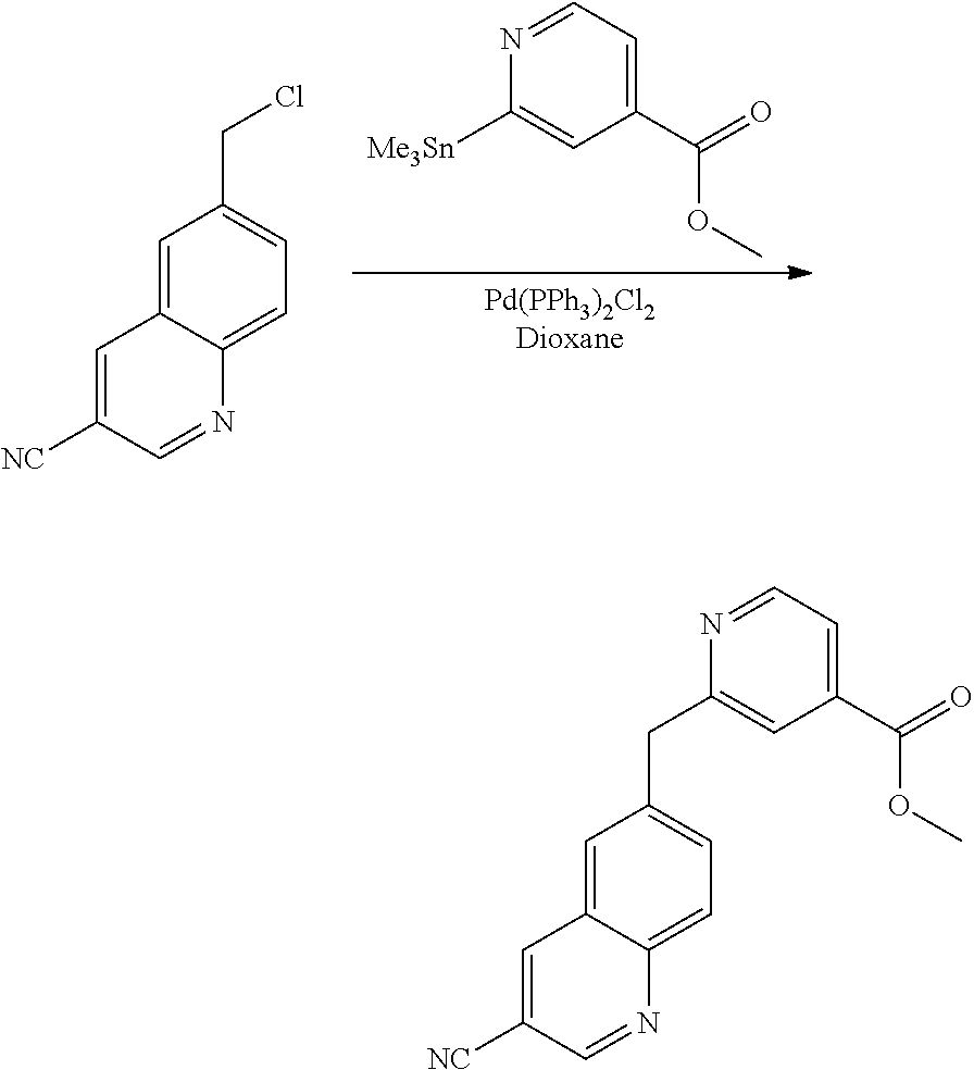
[Pd(PPh3)2Cl2Dioxane].C1([Me3Sn])=CC(C(=O)OC)=CC=N1.C1=C2C(=CC=C1CCl)N=CC([NC])=C2.C(C1=CC(C(=O)OC)=CC=N1)C1=CC=C2C(=C1)C=C([NC])C=N2
